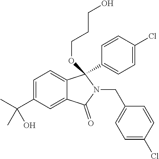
C1=C(C(C)(O)C)C=C2C(=C1)C(C1=CC=C(Cl)C=C1)(OCCCO)N(CC1=CC=C(Cl)C=C1)C2=O
